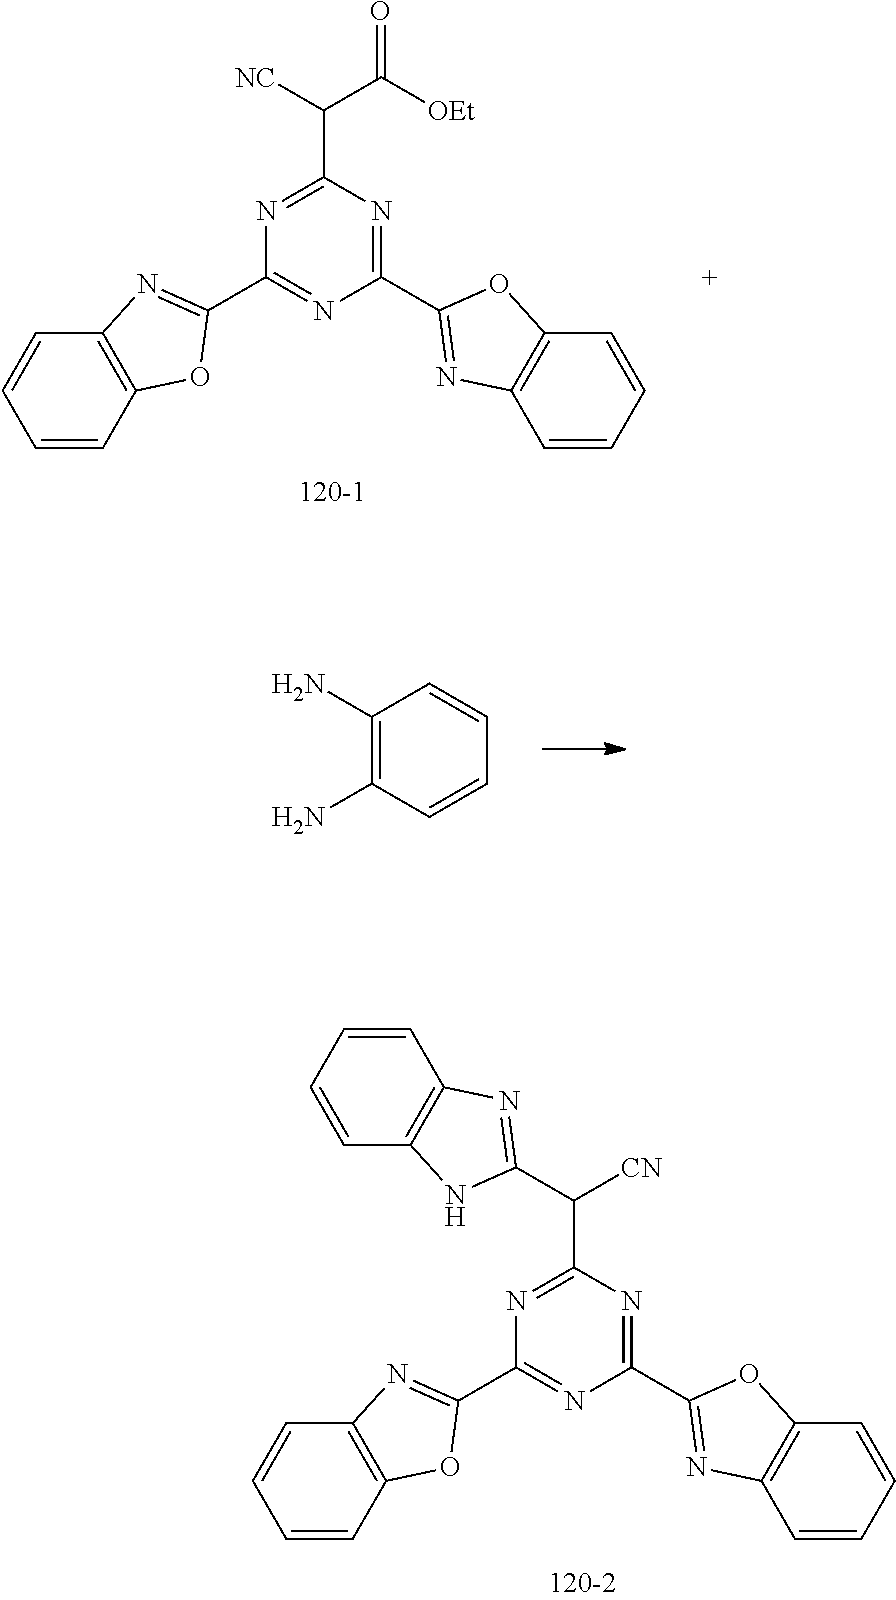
C1(C([CN])C2=NC3=C(N2)C=CC=C3)=NC(C2=NC3=C(O2)C=CC=C3)=NC(C2=NC3=C(O2)C=CC=C3)=N1.C1(C(C(=O)[OEt])[NC])=NC(C2=NC3=C(O2)C=CC=C3)=NC(C2=NC3=C(O2)C=CC=C3)=N1.C1(N)=C(N)C=CC=C1
